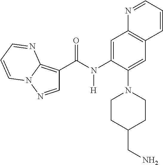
C12=C(C=C(N(C(C3=C4N(N=C3)C=CC=N4)=O)[H])C(N3CCC(CN)CC3)=C1)N=CC=C2
